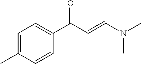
C1=C(C)C=CC(C(C=CN(C)C)=O)=C1
